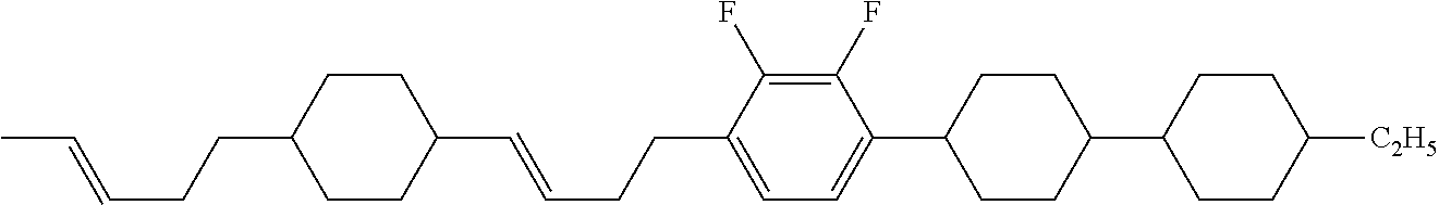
C1(C=CCCC2=CC=C(C3CCC(C4CCC([C2H5])CC4)CC3)C(F)=C2F)CCC(CCC=CC)CC1
